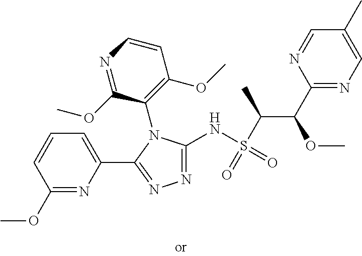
N1=C(NS(=O)(C(C)C(OC)C2=NC=C(C)C=N2)=O)N(C2=C(OC)C=CN=C2OC)C(C2=CC=CC(OC)=N2)=N1
